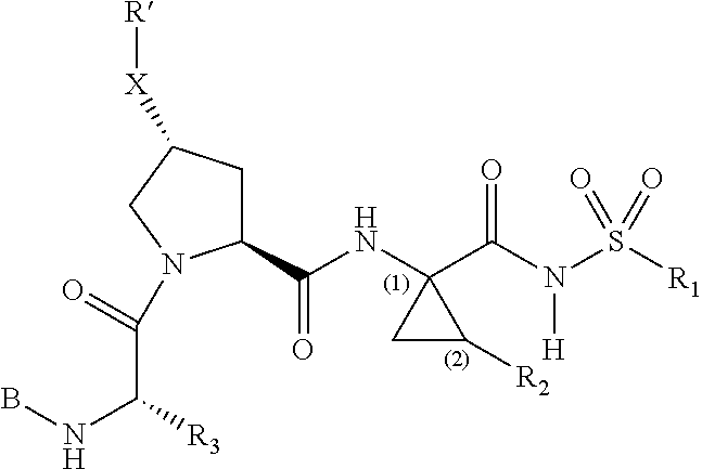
C1(C(NC2(C(N(S([R1])(=O)=O)[H])=O)CC2[R2])=O)CC([X][R])CN1C(=O)C(NB)[R3]
